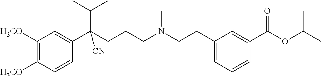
C1([H3CO])=C([H3CO])C=CC(C(CCCN(CCC2=CC=CC(C(OC(C)C)=O)=C2)C)(C(C)C)[CN])=C1
